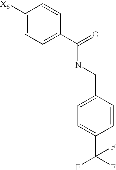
C1([X6])=CC=C(C(=O)NCC2=CC=C(C(F)(F)F)C=C2)C=C1
